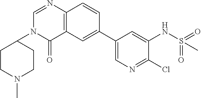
C1(C2=CC3=C(C=C2)N=CN(C2CCN(C)CC2)C3=O)=CN=C(Cl)C(NS(=O)(=O)C)=C1
